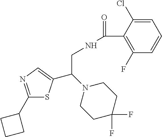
C1(C2CCC2)=NC=C(C(N2CCC(F)(F)CC2)CNC(=O)C2=C(F)C=CC=C2Cl)S1
